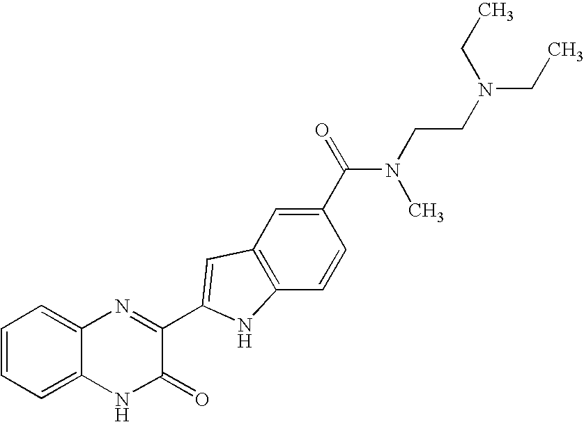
C1=C2C(=CC=C1)N=C(C1=CC3=C(C=CC(C(=O)N(C)CCN(CC)CC)=C3)N1)C(=O)N2
